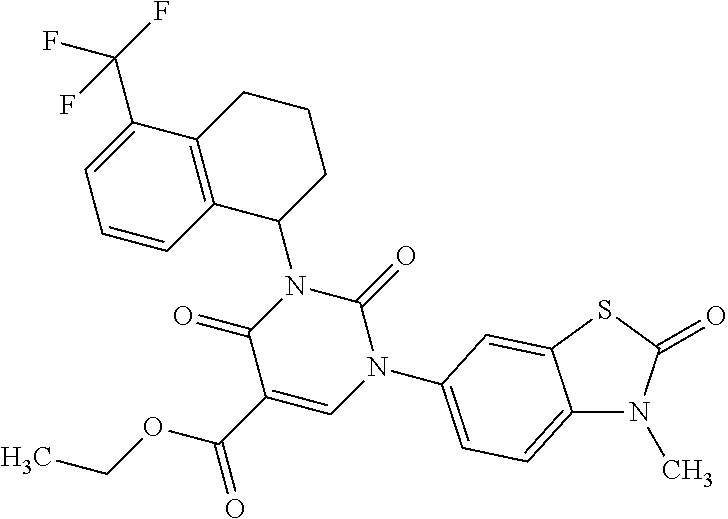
C12=CC=C(N3C(=O)N(C4CCCC5=C4C=CC=C5C(F)(F)F)C(=O)C(C(=O)OCC)=C3)C=C1SC(=O)N2C
